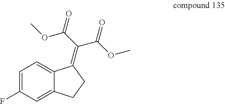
C1=C(F)C=C2C(=C1)C(=C(C(OC)=O)C(OC)=O)CC2
